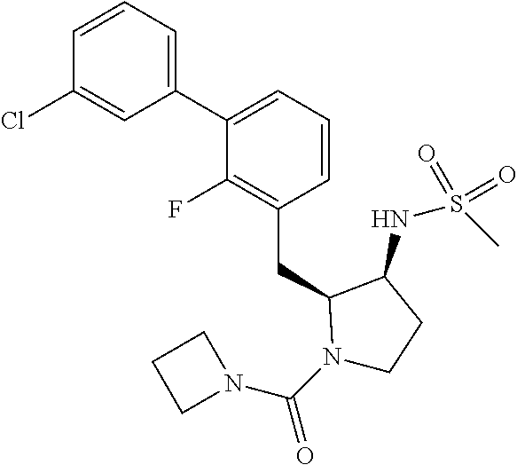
C1(C2=CC=CC(CC3N(C(N4CCC4)=O)CCC3NS(C)(=O)=O)=C2F)=CC=CC(Cl)=C1
